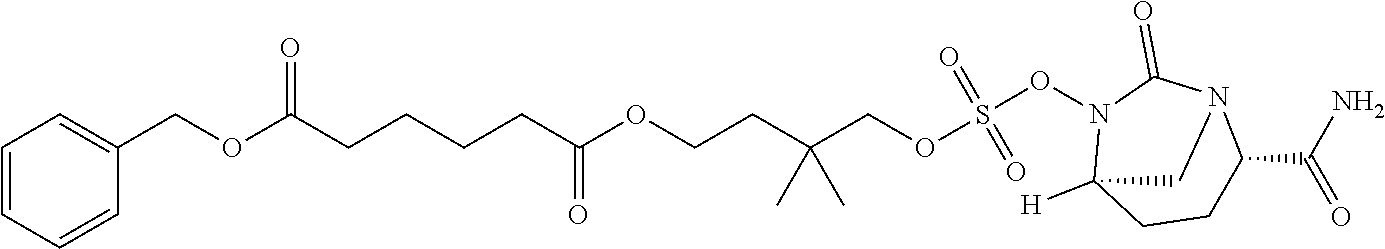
C1=CC=CC(COC(CCCCC(OCCC(COS(ON2C3([H])CCC(C(=O)N)N(C2=O)C3)(=O)=O)(C)C)=O)=O)=C1
